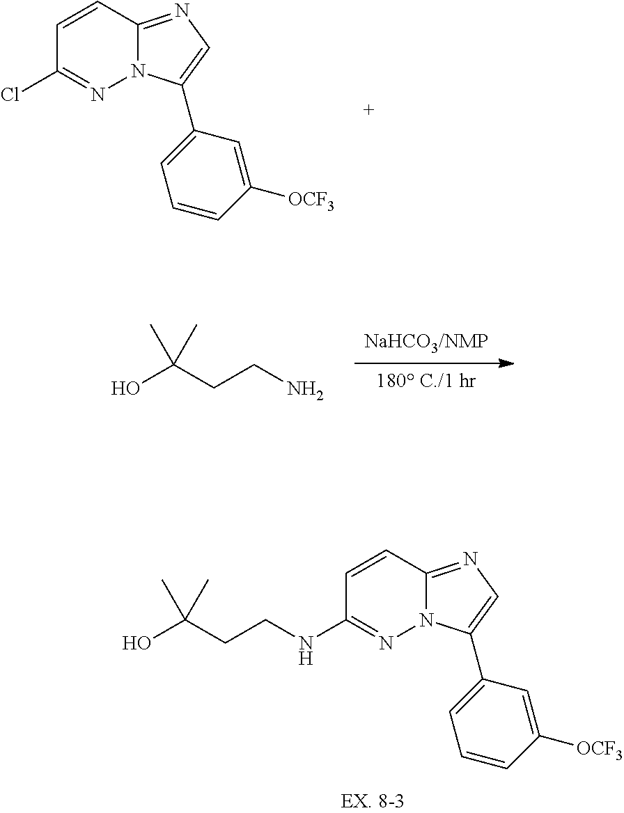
C1(Cl)=NN2C(=NC=C2C2=CC=CC([OCF3])=C2)C=C1.C1(NCCC(O)(C)C)=NN2C(=NC=C2C2=CC=CC([OCF3])=C2)C=C1.[NaHCO3/NMP].[180 C./1 hr].C(CCN)(O)(C)C
